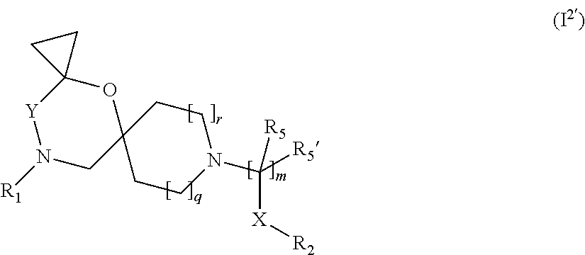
C12([Y]N([R1])CC3(O1)CCN(C([R5])([R5])[X][R2])CC3)CC2
